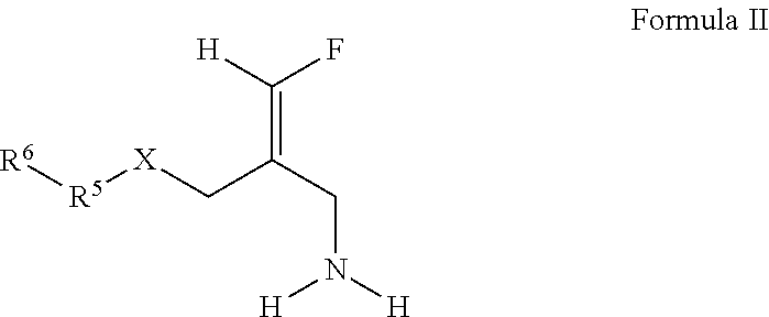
[R6][R5][X]CC(CN([H])[H])=C([H])F
